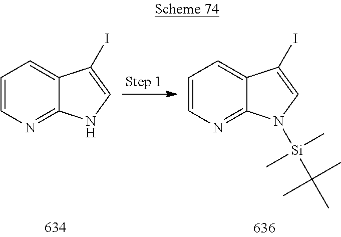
C1=CN=C2C(=C1)C(I)=CN2.C1=CN=C2C(=C1)C(I)=CN2[Si](C(C)(C)C)(C)C
